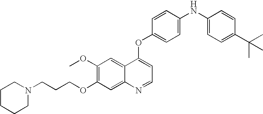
C1=CC(OC2=CC=NC3=CC(OCCCN4CCCCC4)=C(OC)C=C23)=CC=C1NC1=CC=C(C(C)(C)C)C=C1
